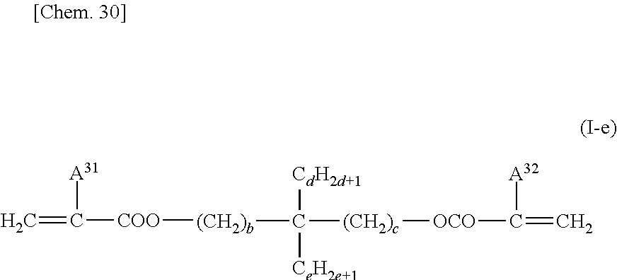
C=C([A31])[COO][(CH2)b]C([CdH2d+1])([(CH2)c][OCO]C([A32])=C)[CeH2e+1]
